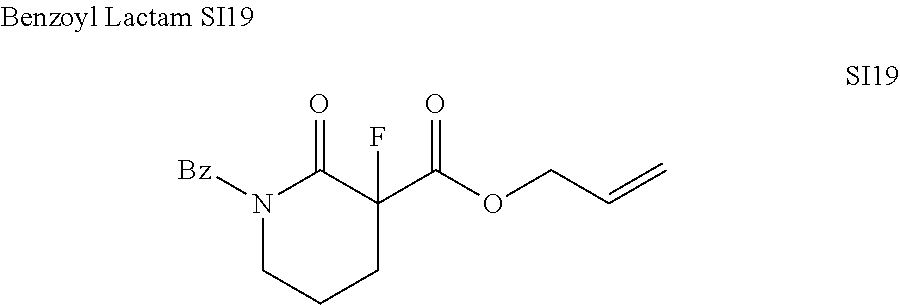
N1([Bz])CCCC(C(OCC=C)=O)(F)C1=O
